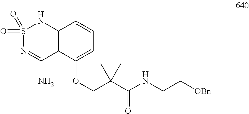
S1(=O)(=O)N=C(N)C2=C(N1)C=CC=C2OCC(C(NCC[OBn])=O)(C)C
